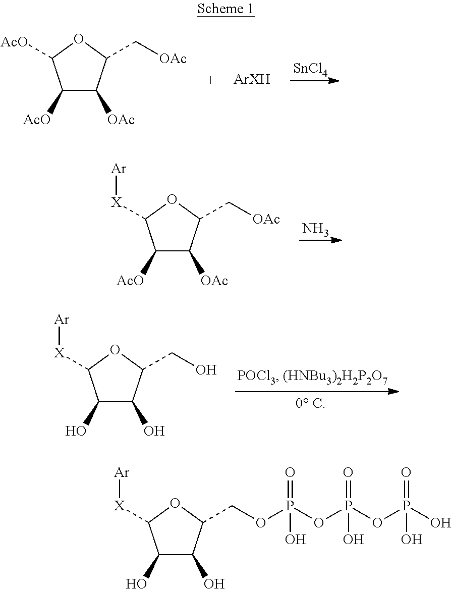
C1([AcO])C([OAc])C(C[OAc])OC1[AcO].[ArXH].[SnCl4].C1([AcO])C([OAc])C(C[OAc])OC1[X][Ar].N.C1(O)C(O)C(CO)OC1[X][Ar].C1(O)C(O)C(COP(OP(OP(O)(=O)O)(=O)O)(=O)O)OC1[X][Ar]
